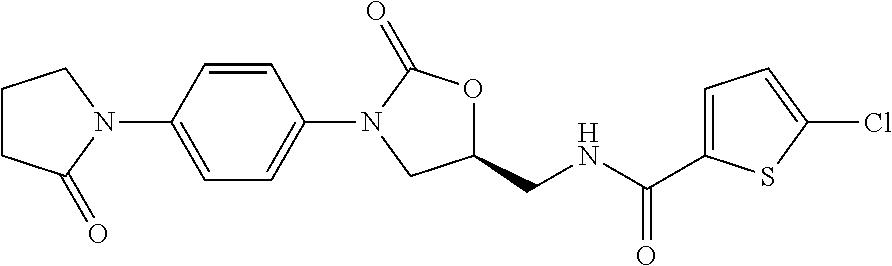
C1CC(=O)N(C2=CC=C(N3CC(CNC(C4=CC=C(Cl)S4)=O)OC3=O)C=C2)C1
